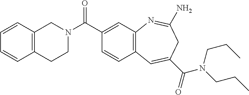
C12=C(C=CC=C1)CCN(C(C1=CC3=C(C=C1)C=C(C(=O)N(CCC)CCC)CC(N)=N3)=O)C2
